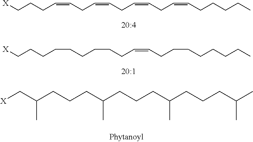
C(CCC=CCC=CCC=CCC=CCCCCC)[X].C(CCCCCCCCC=CCCCCCCCC)[X].CC(C[X])CCCC(CCCC(CCCC(C)C)C)C
